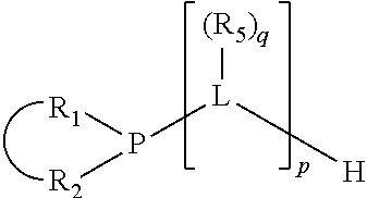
[(R5)q][L]([H])P([R1])[R2]
